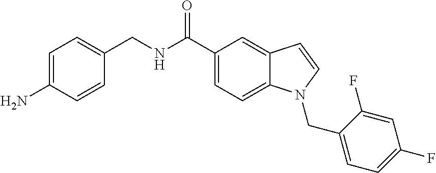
C1(CNC(C2=CC=C3C(=C2)C=CN3CC2=CC=C(F)C=C2F)=O)=CC=C(N)C=C1
